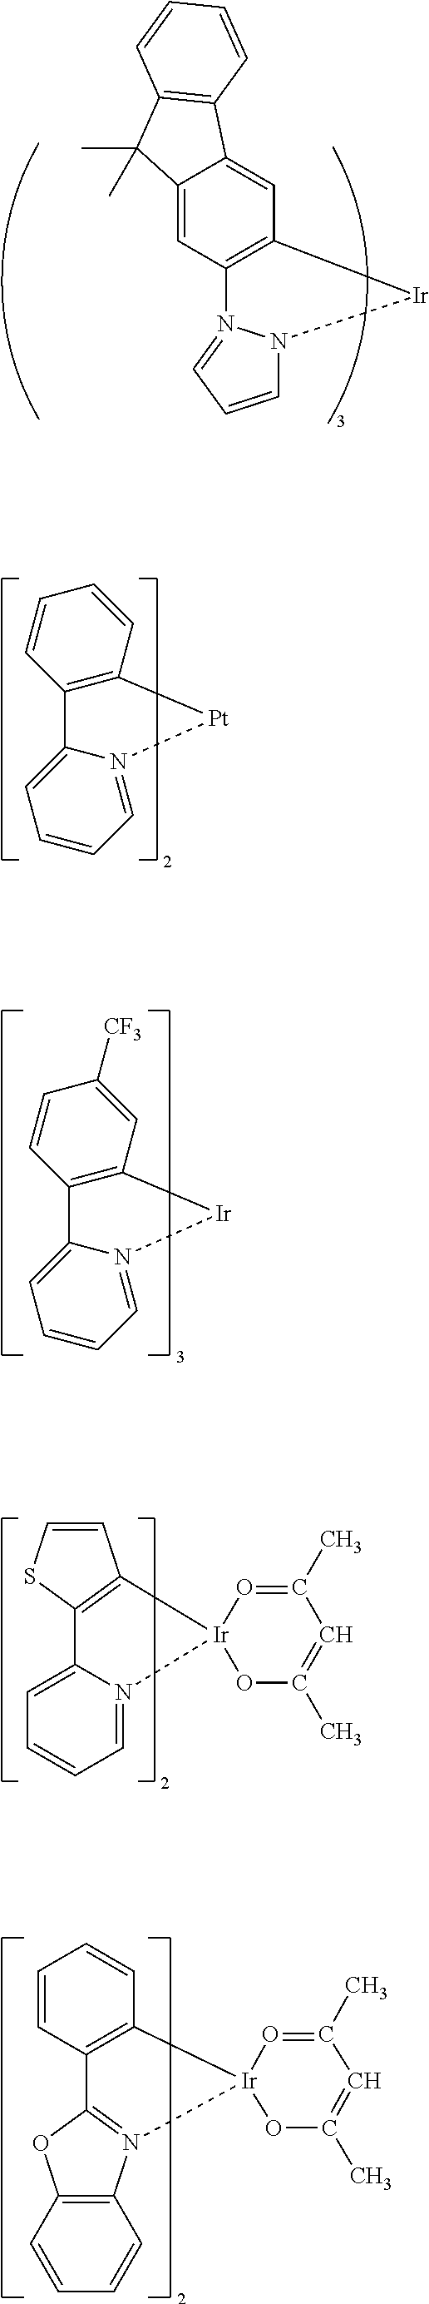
C12=CC3=C(C=C1C1=C(C2(C)C)C=CC=C1)[Ir]N1C=CC=N31.C12=C(C=CC=C1)[Pt]N1=CC=CC=C21.C12=C(C=C([CF3])C=C1)[Ir]N1=CC=CC=C21.C1=C2N(=CC=C1)[Ir]1(C3=C2SC=C3)OC(C)=CC(C)=O1.C1=CC2=C(C=C1)[Ir]1(N3=C2OC2=C3C=CC=C2)OC(C)=CC(C)=O1
